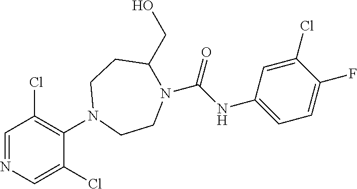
C1=NC=C(Cl)C(N2CCN(C(NC3=CC=C(F)C(Cl)=C3)=O)C(CO)CC2)=C1Cl
